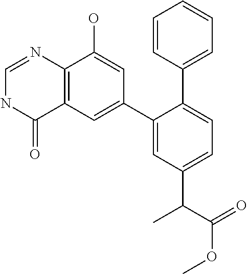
C12=C(C=C(C3=CC(C(C(=O)OC)C)=CC=C3C3=CC=CC=C3)C=C1O)C(=O)NC=N2
